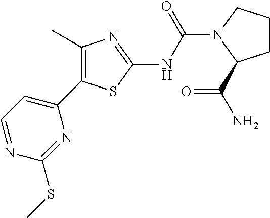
C1=NC(SC)=NC(C2=C(C)N=C(NC(=O)N3CCCC3C(=O)N)S2)=C1
